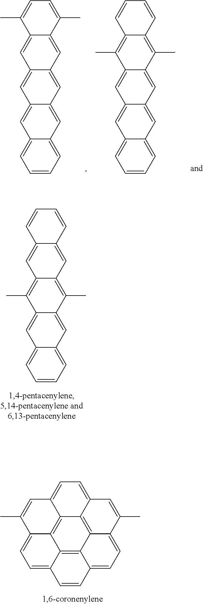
C1=CC=C2C(=C1)C=C1C(=C2)C(C)=C2C(=C1C)C=C1C(=C2)C=CC=C1.C12=C3C4=C5C6=C1C1=CC=C2C=C(C)C3=CC=C4C=CC5=CC=C6C(C)=C1.C1=CC=C2C(=C1)C=C1C(=C2)C=C2C(=C1)C=C1C(=C2)C(C)=CC=C1C.C1=CC=C2C(=C1)C=C1C(=C2)C=C2C(=C1)C(C)=C1C(=C2C)C=CC=C1
